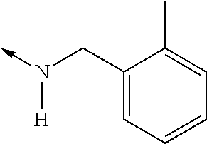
N([H])(->C)CC1=CC=CC=C1C
